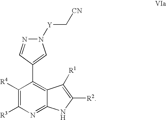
N1([Y]C[CN])N=CC(C2=C3C(=NC([R3])=C2[R4])NC([R2])=C3[R1])=C1
